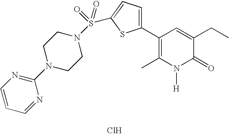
Cl.C1(C2=CC=C(S(=O)(=O)N3CCN(C4=NC=CC=N4)CC3)S2)=C(C)N([H])C(=O)C(CC)=C1
